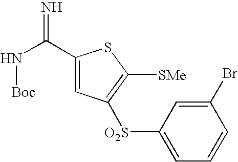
C1(C(N[Boc])=N)=CC([O2S]C2=CC=CC(Br)=C2)=C([SMe])S1
